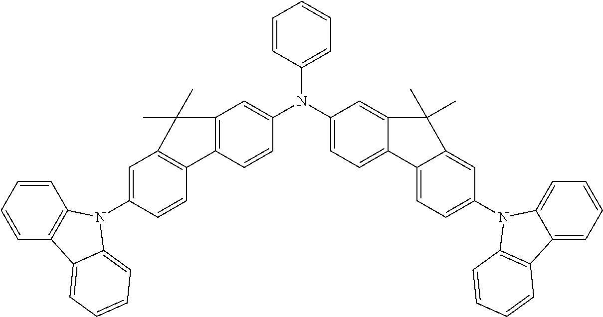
C1=CC(N(C2=CC=C3C(=C2)C(C)(C)C2=CC(N4C5=CC=CC=C5C5=C4C=CC=C5)=CC=C32)C2=CC3=C(C=C2)C2=C(C=C(N4C5=C(C=CC=C5)C5=CC=CC=C54)C=C2)C3(C)C)=CC=C1
